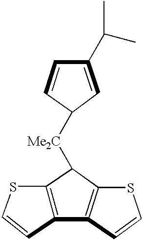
C1=C(C(C)C)C=CC1[Me2C]C1C2=C(C=CS2)C2=C1SC=C2
